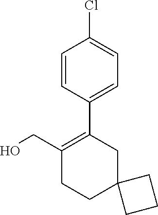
OCC1=C(C2=CC=C(Cl)C=C2)CC2(CCC2)CC1
